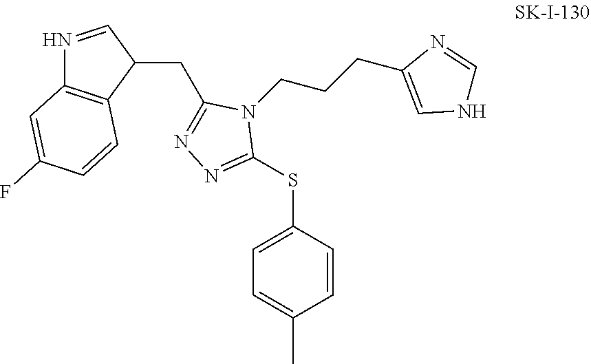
C1=CC(SC2=NN=C(CC3C=NC4=C3C=CC(F)=C4)N2CCCC2=CNC=N2)=CC=C1C
